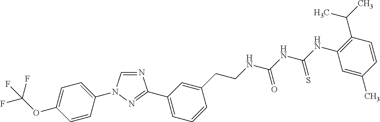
C1=NC(C2=CC=CC(CCNC(NC(NC3=C(C(C)C)C=CC(C)=C3)=S)=O)=C2)=NN1C1=CC=C(OC(F)(F)F)C=C1
